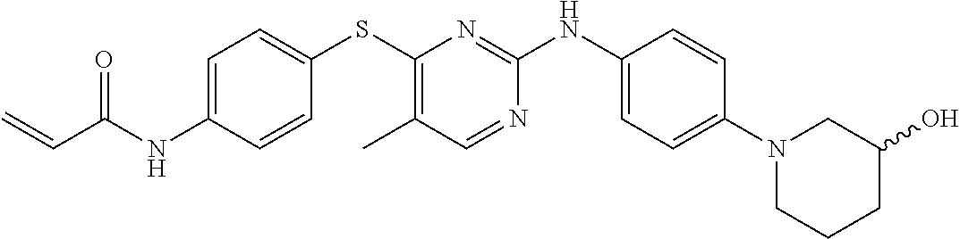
C1=C(NC(C=C)=O)C=CC(SC2=C(C)C=NC(NC3=CC=C(N4CCCC(O)C4)C=C3)=N2)=C1
